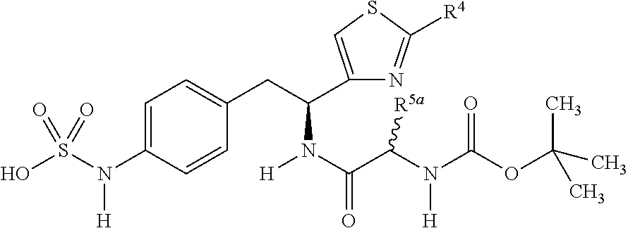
OS(N(C1=CC=C(CC(N(C(=O)C(N(C(OC(C)(C)C)=O)[H])[R5a])[H])C2=CSC([R4])=N2)C=C1)[H])(=O)=O
